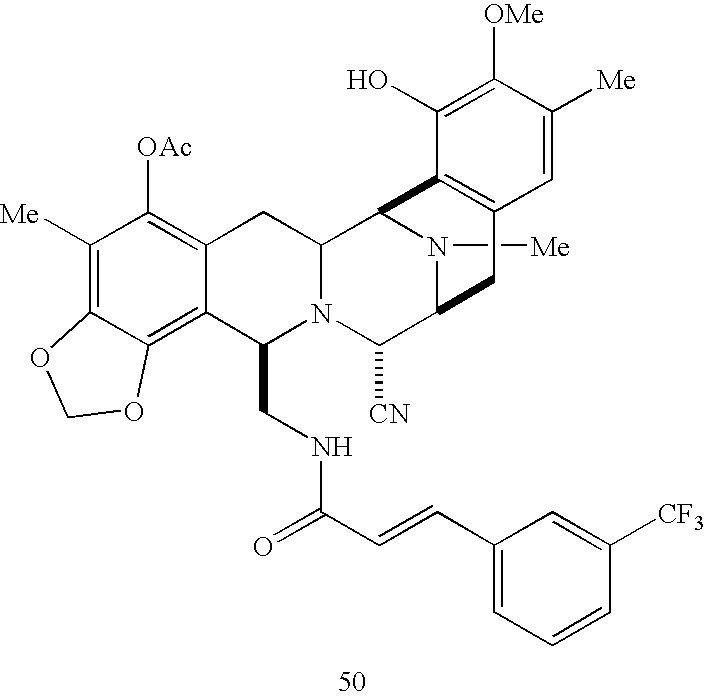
N1([Me])C2C([CN])N3C(CNC(C=CC4=CC=CC([CF3])=C4)=O)C4=C5C(=C([Me])C([OAc])=C4CC3C1C1=C(C2)C=C([Me])C([OMe])=C1O)OCO5
